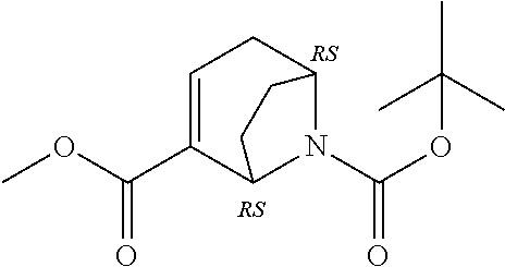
C1=C(C(OC)=O)C2N(C(OC(C)(C)C)=O)C(C1)CC2
